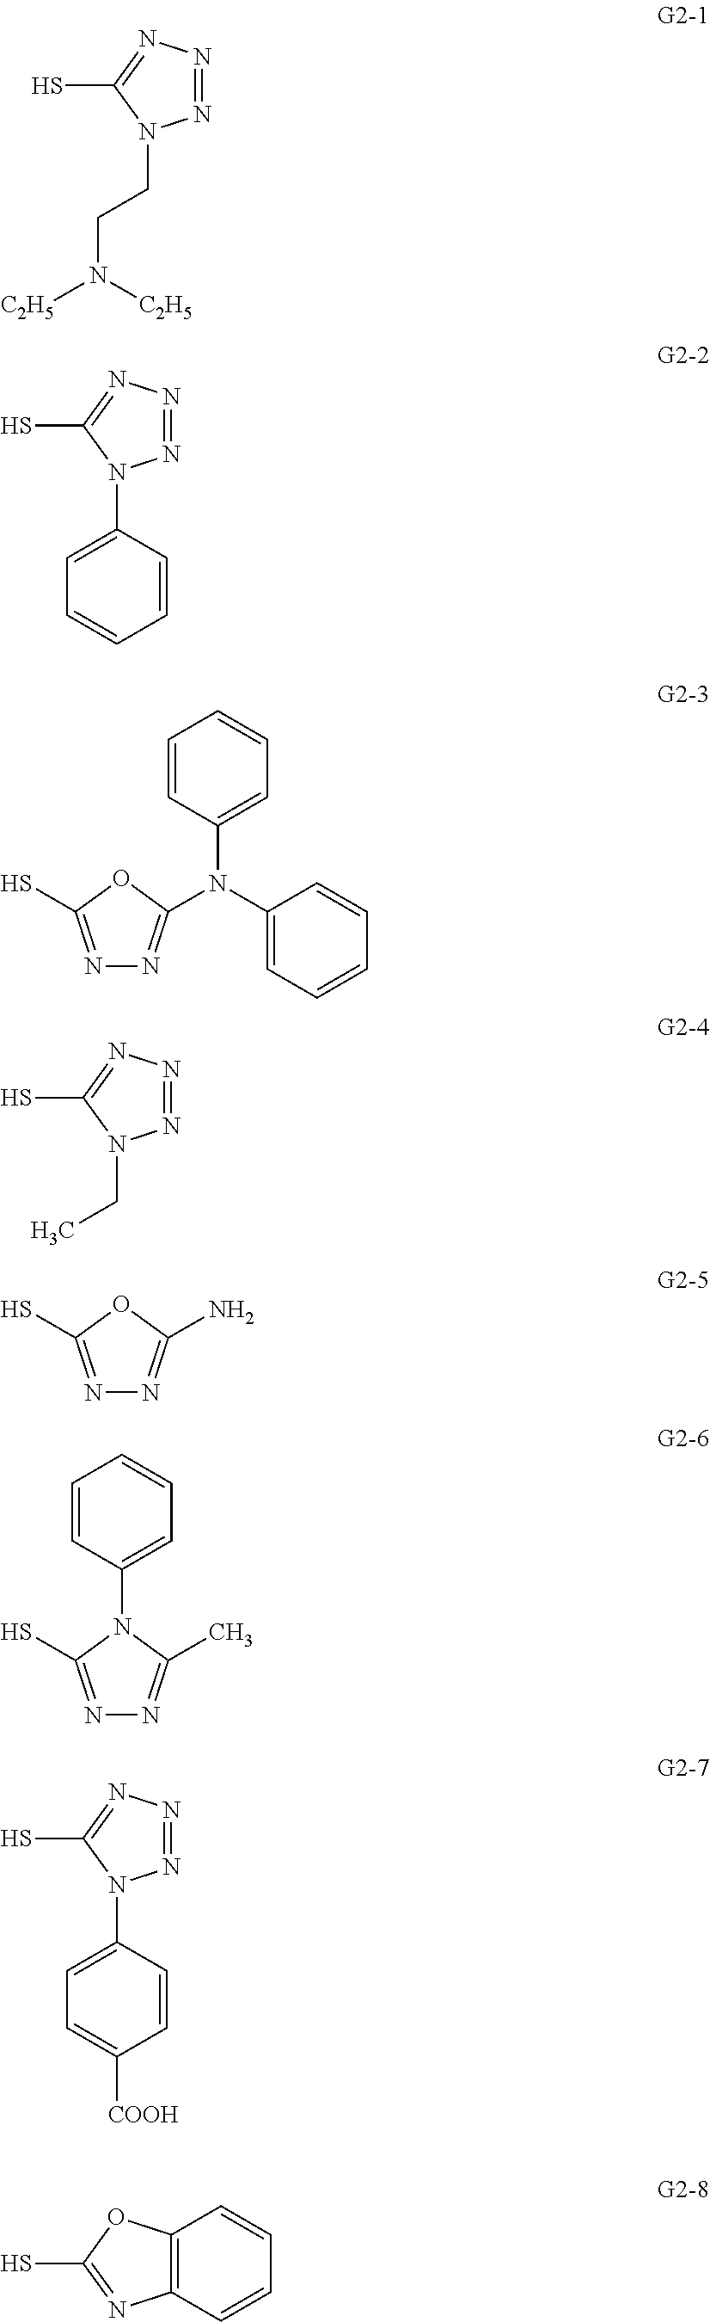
N1=NN=C(S)N1CCN([C2H5])[C2H5].N1=NN=C(S)N1C1=CC=CC=C1.N1=C(S)OC(N(C2=CC=CC=C2)C2=CC=CC=C2)=N1.N1=NN=C(S)N1CC.N1=C(S)OC(N)=N1.N1=C(S)N(C2=CC=CC=C2)C(C)=N1.N1=NN=C(S)N1C1=CC=C([COOH])C=C1.C12=C(C=CC=C1)N=C(S)O2
